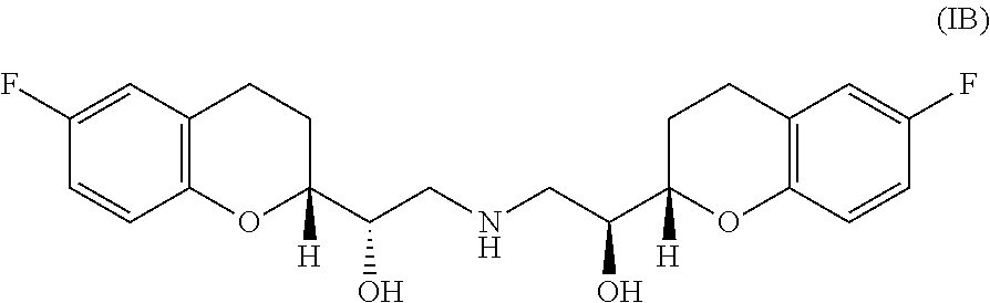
C1(F)=CC2=C(C=C1)OC(C(CNCC(C1([H])OC3=C(CC1)C=C(F)C=C3)O)O)([H])CC2
